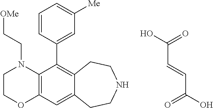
C(C(=O)O)=CC(O)=O.C1COC2=C(N1CC[OMe])C(C1=CC([Me])=CC=C1)=C1C(=C2)CCNCC1
